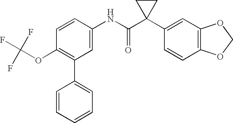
C1(C2=C(OC(F)(F)F)C=CC(NC(C3(C4=CC5=C(C=C4)OCO5)CC3)=O)=C2)=CC=CC=C1
